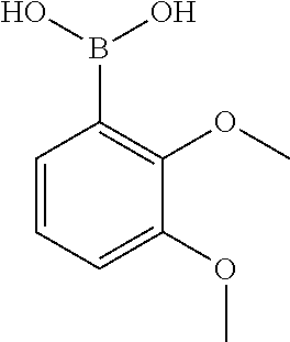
OB(O)C1=C(OC)C(OC)=CC=C1
